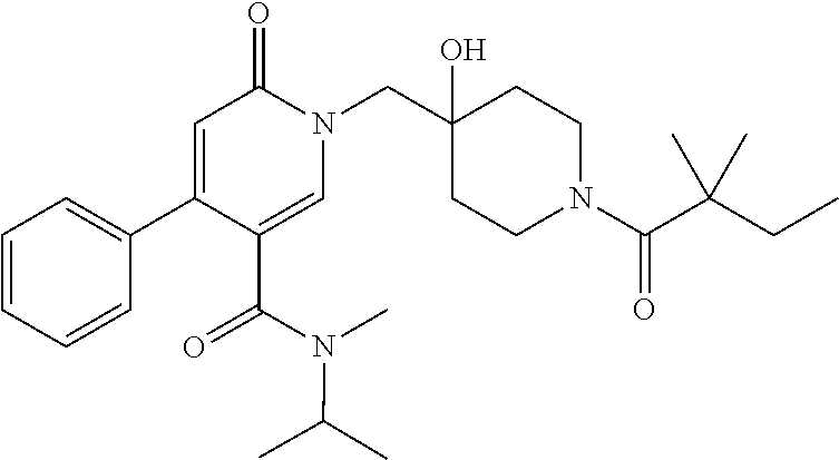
N1(CC2(O)CCN(C(=O)C(CC)(C)C)CC2)C(=O)C=C(C2=CC=CC=C2)C(C(N(C)C(C)C)=O)=C1
